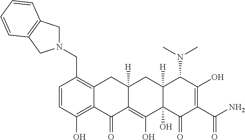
C1=CC(O)=C2C(=C1CN1CC3=C(C1)C=CC=C3)CC1([H])C(=C(O)C3(O)C([H])(C1)C(N(C)C)C(O)=C(C(=O)N)C3=O)C2=O
